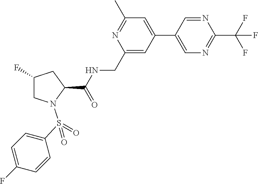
N1=C(C)C=C(C2=CN=C(C(F)(F)F)N=C2)C=C1CNC(C1N(S(C2=CC=C(F)C=C2)(=O)=O)CC(F)C1)=O
